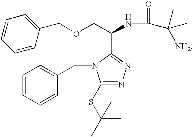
C1=CC(COCC(NC(=O)C(C)(C)[NH2])C2=NN=C(SC(C)(C)C)N2CC2=CC=CC=C2)=CC=C1
